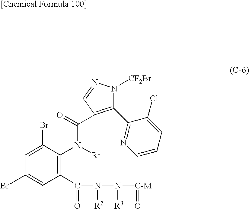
C1(C2=NC=CC=C2Cl)=C(C(=O)N([R1])C2=C(C(=O)N([R2])N([R3])[C-M]=O)C=C(Br)C=C2Br)C=NN1[CF2Br]
